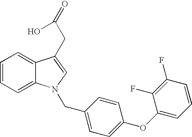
C1=CC=C2C(=C1)C(CC(=O)O)=CN2CC1=CC=C(OC2=CC=CC(F)=C2F)C=C1
